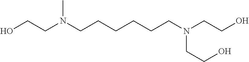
C(N(CCCCCCN(CCO)CCO)C)CO
